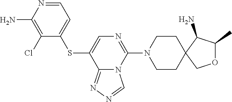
C1CN(C2=NC=C(SC3=CC=NC(N)=C3Cl)C3=NN=CN23)CCC12C(N)C(C)OC2
